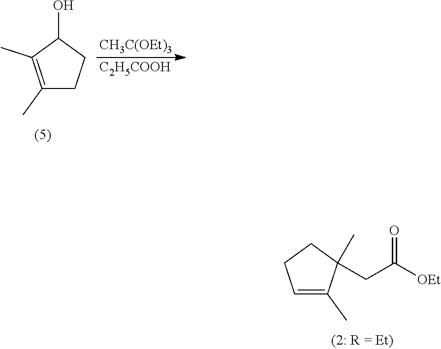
[CH3C(OEt)3].[C2H5COOH].C1(C)=C(C)C(O)CC1.C1=C(C)C(C)(CC([OEt])=O)CC1
